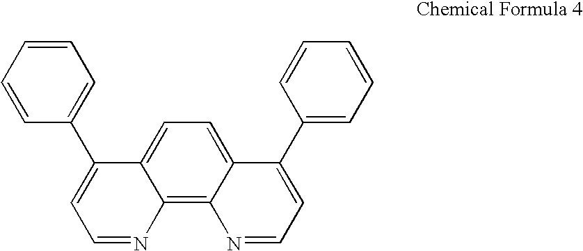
C12=CC=C3C(=C1N=CC=C2C1=CC=CC=C1)N=CC=C3C1=CC=CC=C1
